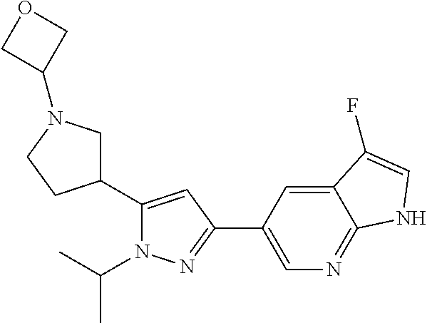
C1C(C2=CC(C3=CN=C4C(=C3)C(F)=CN4)=NN2C(C)C)CCN1C1COC1
